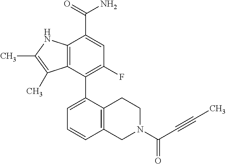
C1(C2=CC=CC3=C2CCN(C(=O)C#CC)C3)=C(F)C=C(C(=O)N)C2=C1C(C)=C(C)N2
